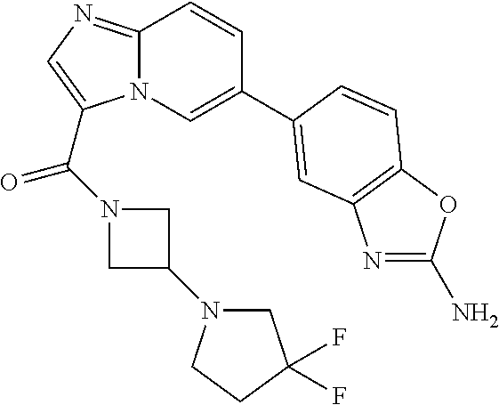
N12C(=NC=C1C(N1CC(N3CC(F)(F)CC3)C1)=O)C=CC(C1=CC3=C(OC(N)=N3)C=C1)=C2
